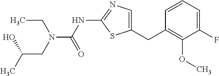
C1=C(CC2=C(OC)C(F)=CC=C2)SC(NC(N(CC)CC(C)O)=O)=N1
